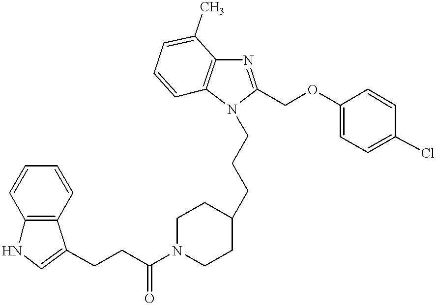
C(CCC1CCN(C(CCC2=CNC3=C2C=CC=C3)=O)CC1)N1C2=C(N=C1COC1=CC=C(Cl)C=C1)C(C)=CC=C2
